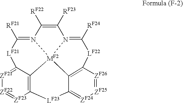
C12=[ZF21][ZF22]=[ZF23]C3=C1[MF2]14N(=C([RF21])[LF21]2)C([RF22])=C([RF23])N1=C([RF24])[LF22]C1=C4C(=[ZF24][ZF25]=[ZF26]1)[LF23]3
